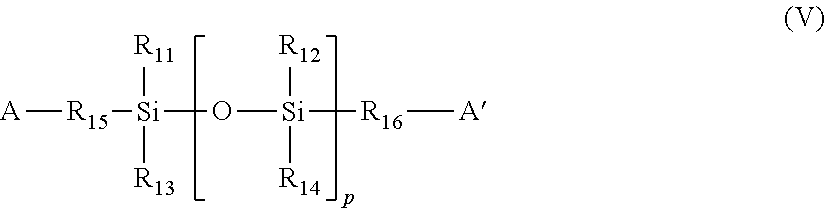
[A][R15][Si](O[Si]([R16][A])([R12])[R14])([R11])[R13]
